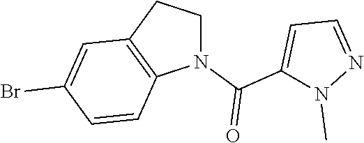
C1(C(N2CCC3=C2C=CC(Br)=C3)=O)=CC=NN1C
